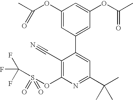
C1(OC(C)=O)=CC(C2=CC(C(C)(C)C)=NC(OS(C(F)(F)F)(=O)=O)=C2C#N)=CC(OC(=O)C)=C1
